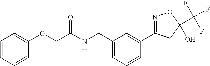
C(C(NCC1=CC=CC(C2=NOC(C(F)(F)F)(O)C2)=C1)=O)OC1=CC=CC=C1
